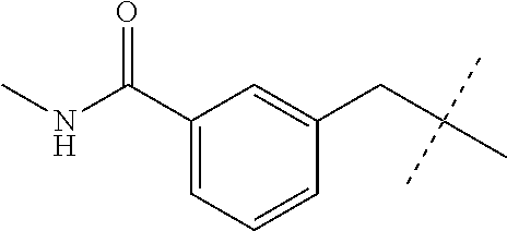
CNC(C1=CC=CC(CC(C)(C)C)=C1)=O
